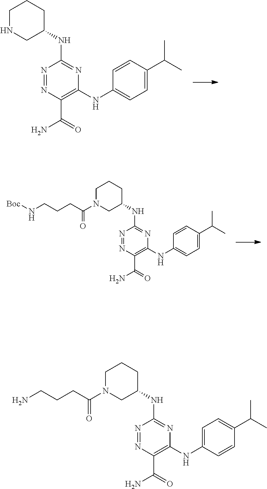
N1=NC(C(=O)N)=C(NC2=CC=C(C(C)C)C=C2)N=C1NC1CCCNC1.N1=NC(C(=O)N)=C(NC2=CC=C(C(C)C)C=C2)N=C1NC1CCCN(C(CCCN[Boc])=O)C1.N1=NC(C(=O)N)=C(NC2=CC=C(C(C)C)C=C2)N=C1NC1CCCN(C(CCCN)=O)C1
